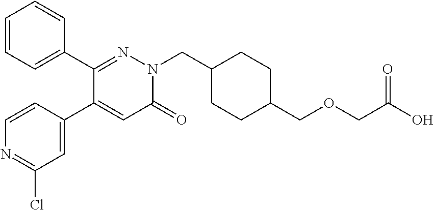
C1=CC=C(C2=NN(CC3CCC(COCC(O)=O)CC3)C(=O)C=C2C2=CC(Cl)=NC=C2)C=C1
